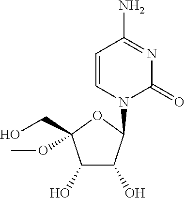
C1=CN(C2C(O)C(O)C(CO)(OC)O2)C(=O)N=C1N
